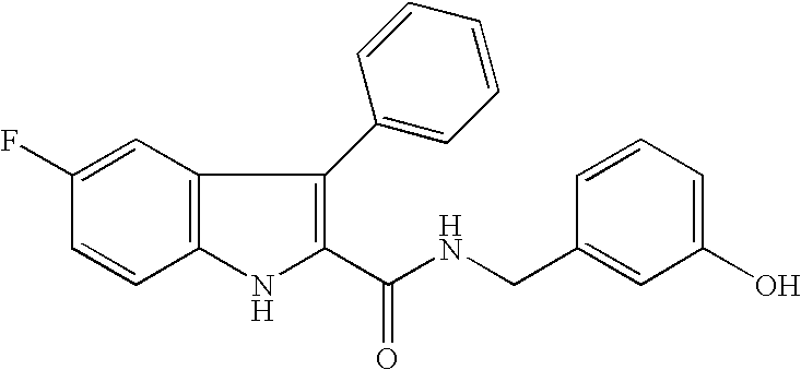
C12=C(NC(C(NCC3=CC(O)=CC=C3)=O)=C1C1=CC=CC=C1)C=CC(F)=C2
